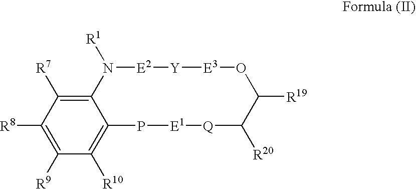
C1([R8])=C([R9])C([R10])=C2C(=C1[R7])N([R1])[E2][Y][E3]OC([R19])C([R20])[Q][E1]P2
